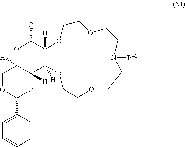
O1C2([H])C([H])(C3([H])C([H])(C1OC)OCCOCCN([R41])CCOCCO3)OC(C1=CC=CC=C1)OC2
